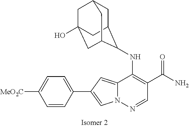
N12C(=CC(C3=CC=C([MeO2C])C=C3)=C1)C(NC1C3CC4CC(O)(CC1C4)C3)=C(C(N)=O)C=N2
